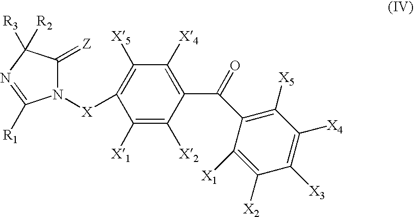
N1([X]C2=C([X5])C([X4])=C(C(=O)C3=C([X5])C([X4])=C([X3])C([X2])=C3[X1])C([X2])=C2[X1])C(=[Z])C([R3])([R2])N=C1[R1]
